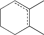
C1CCc(C)c(C)c1
